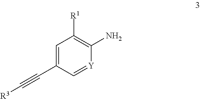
[R3]C#CC1=CC([R1])=C(N)[Y]=C1
